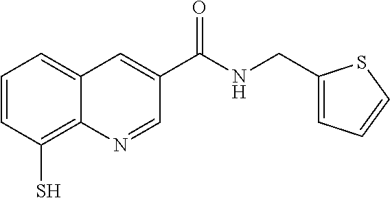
C1=CC(S)=C2C(=C1)C=C(C(NCC1=CC=CS1)=O)C=N2
